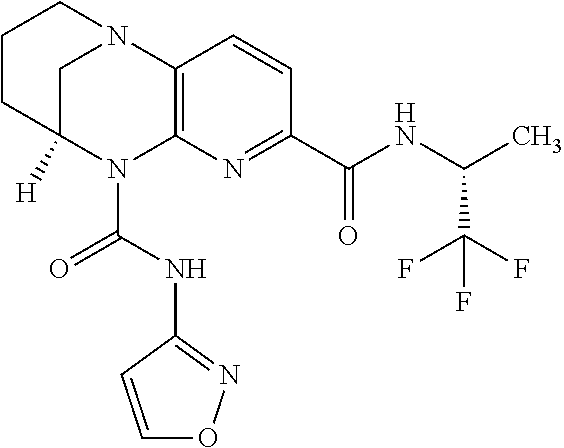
C1CC2([H])CN(C1)C1=C(N2C(NC2=NOC=C2)=O)N=C(C(=O)NC(C)C(F)(F)F)C=C1
